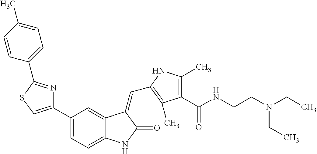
C1(C2=CSC(C3=CC=C(C)C=C3)=N2)=CC=C2C(=C1)C(=CC1=C(C)C(C(NCCN(CC)CC)=O)=C(C)N1)C(=O)N2
